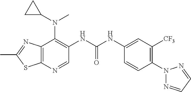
C1=NN(C2=C([CF3])C=C(NC(NC3=C(N(C4CC4)C)C4=C(SC(C)=N4)N=C3)=O)C=C2)N=C1
